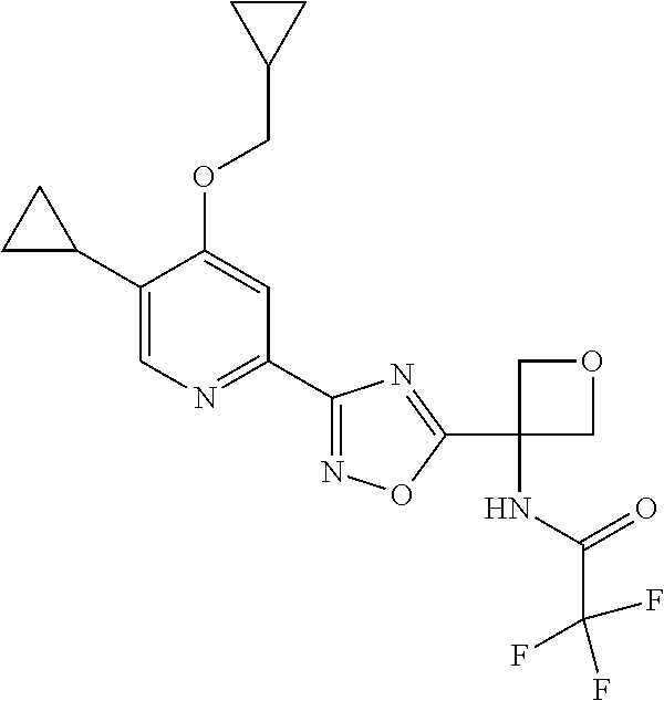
C1(C2CC2)=CN=C(C2=NOC(C3(NC(C(F)(F)F)=O)COC3)=N2)C=C1OCC1CC1
